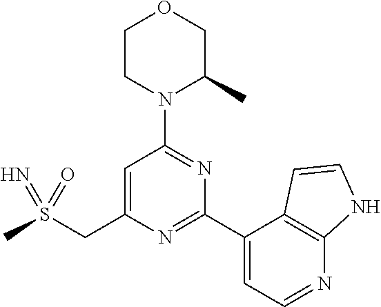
C1CN(C2=NC(C3=CC=NC4=C3C=CN4)=NC(CS(C)(=N)=O)=C2)C(C)CO1
